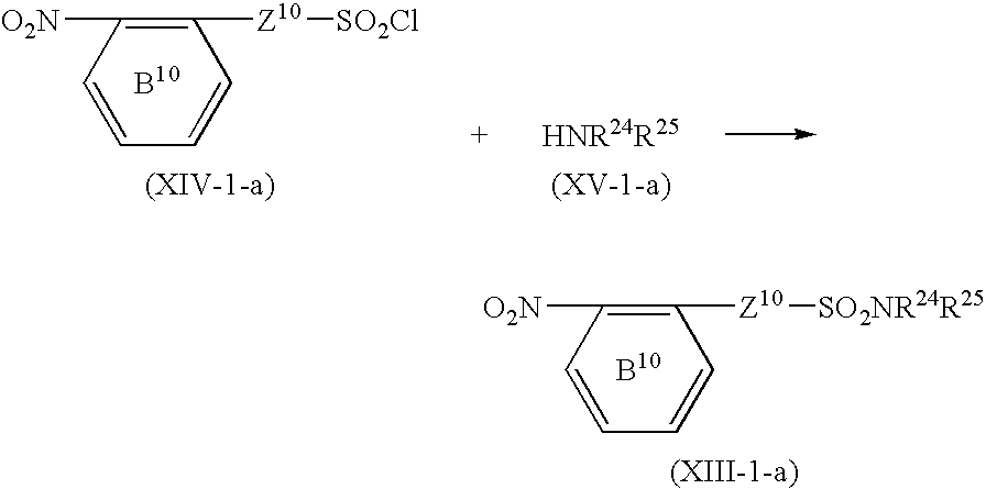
C1([Z10][SO2NR24R25])=C([O2N])C=CC=C1.C1([Z10][SO2Cl])=C([O2N])C=CC=C1
